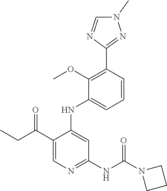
C1(C(CC)=O)=CN=C(NC(=O)N2CCC2)C=C1NC1=CC=CC(C2=NN(C)C=N2)=C1OC
